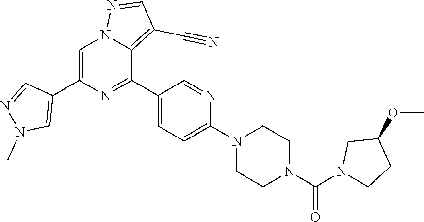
C1=C(C2=CN(C)N=C2)N=C(C2=CC=C(N3CCN(C(N4CCC(OC)C4)=O)CC3)N=C2)C2=C(C#N)C=NN12
